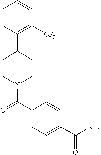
C1=CC(C2CCN(C(=O)C3=CC=C(C(N)=O)C=C3)CC2)=C([CF3])C=C1
